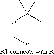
O(C*)C(C*)(C)C
